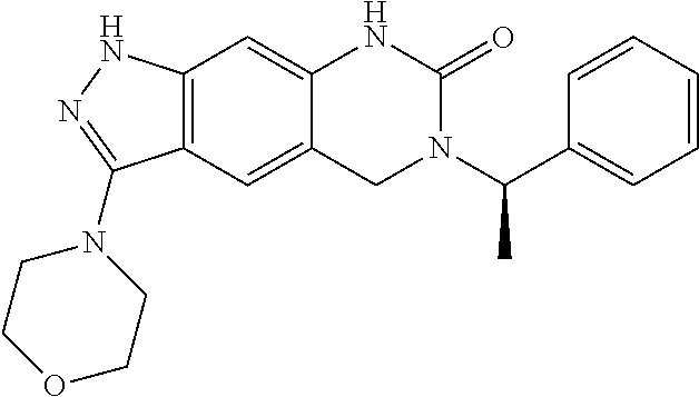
C12=C(C=C3C(=C1)NC(=O)N(C(C1=CC=CC=C1)C)C3)C(N1CCOCC1)=NN2
